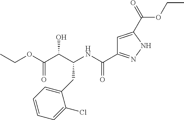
CCOC(C(C(NC(=O)C1=NNC(C(OCC)=O)=C1)CC1=CC=CC=C1Cl)O)=O
